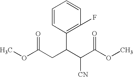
C1(C(C(C(OC)=O)[CN])CC(OC)=O)=C(F)C=CC=C1
